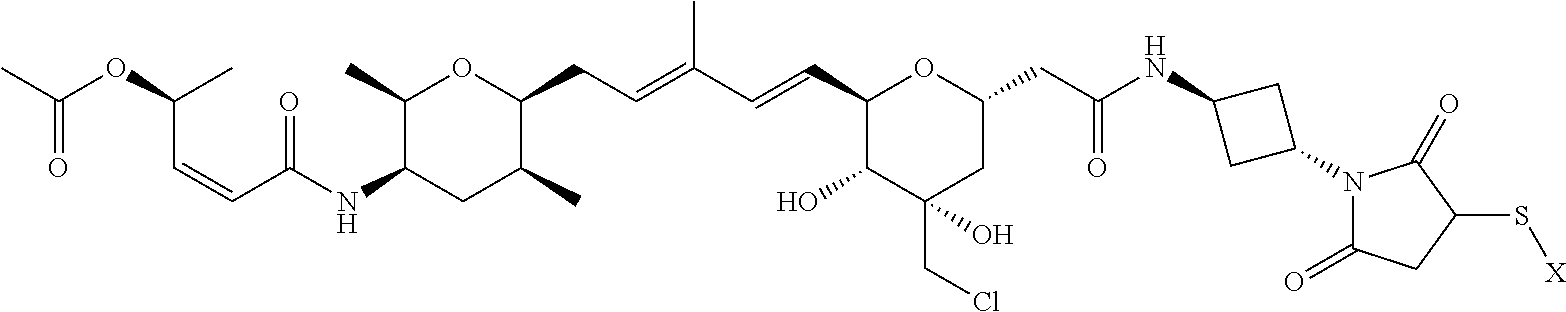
C1(C)C(NC(C=CC(OC(C)=O)C)=O)CC(C)C(CC=C(C=CC2C(O)C(CCl)(O)CC(CC(NC3CC(N4C(=O)CC(S[X])C4=O)C3)=O)O2)C)O1
